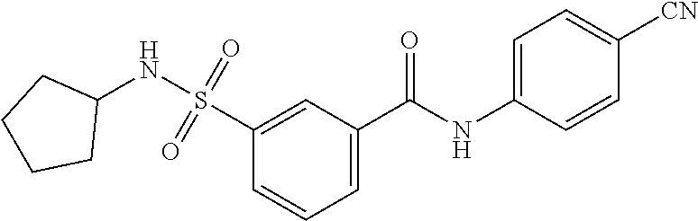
C1(S(=O)(=O)NC2CCCC2)=CC(C(NC2=CC=C([CN])C=C2)=O)=CC=C1
